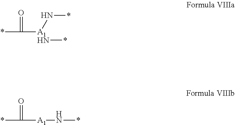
*C(=O)[A1HN](N*)*.*C(=O)[A1]N*
